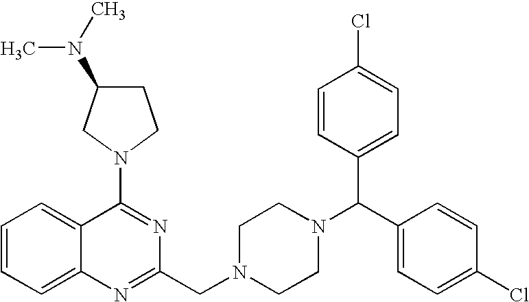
C1=CC=C2C(=C1)C(N1CC(N(C)C)CC1)=NC(CN1CCN(C(C3=CC=C(Cl)C=C3)C3=CC=C(Cl)C=C3)CC1)=N2
